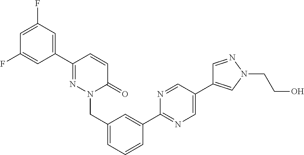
C1(F)=CC(C2=NN(CC3=CC=CC(C4=NC=C(C5=CN(CCO)N=C5)C=N4)=C3)C(=O)C=C2)=CC(F)=C1
